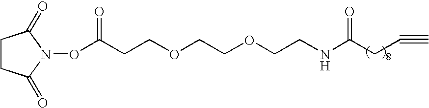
N(C(CC#C)=O)CCOCCOCCC(ON1C(=O)CCC1=O)=O
